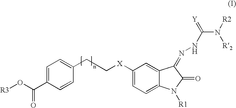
C1([X]CCC2=CC=C(C(=O)O[R3])C=C2)=CC=C2C(=C1)C(=NNC(=[Y])N([R2])[R2])C(=O)N2[R1]
